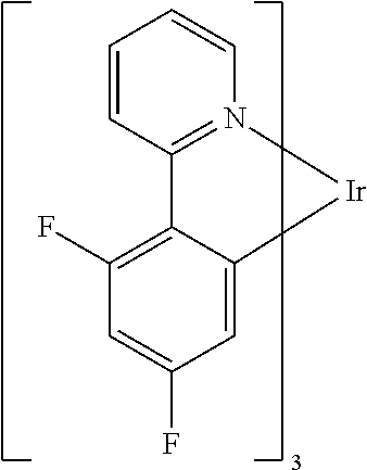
C1=CC=CN2=C1C1=C(F)C=C(F)C=C1[Ir]2
